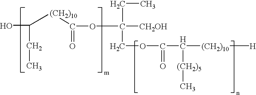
OC(CC)[(CH2)10]C(=O)OC([CH2OH])(CC)COC(=O)C([(CH2)10][H])[(CH2)5]C.[H]
